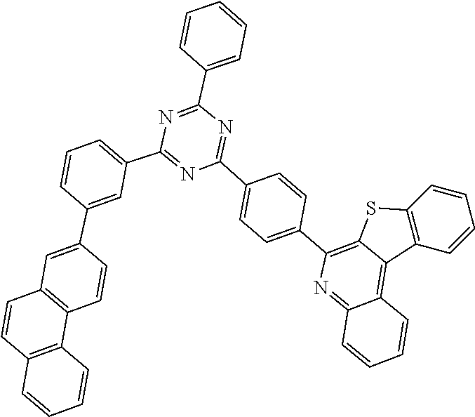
C1(C2=NC(C3=CC=CC=C3)=NC(C3=CC=CC(C4=CC5=C(C=C4)C4=C(C=C5)C=CC=C4)=C3)=N2)=CC=C(C2=C3SC4=C(C3=C3C(=N2)C=CC=C3)C=CC=C4)C=C1
